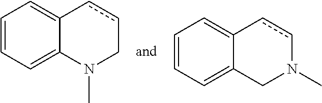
C1=CC=C2N(C)CccC2=C1.C1=CC=C2CN(C)ccC2=C1
